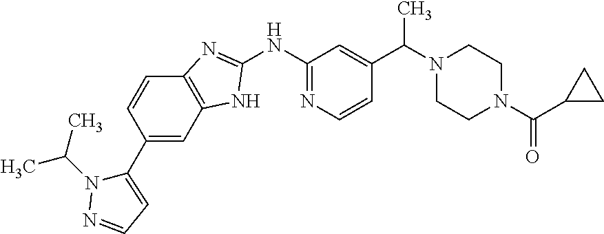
C12=C(NC(NC3=NC=CC(C(N4CCN(C(=O)C5CC5)CC4)C)=C3)=N1)C=C(C1=CC=NN1C(C)C)C=C2
